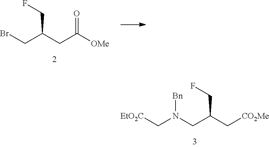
BrCC(CC([OMe])=O)CF.N(CC(C[CO2Me])CF)(C[EtO2C])[Bn]
